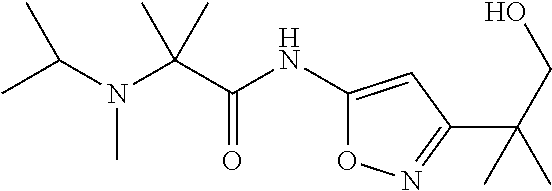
C1(NC(C(N(C(C)C)C)(C)C)=O)=CC(C(CO)(C)C)=NO1
